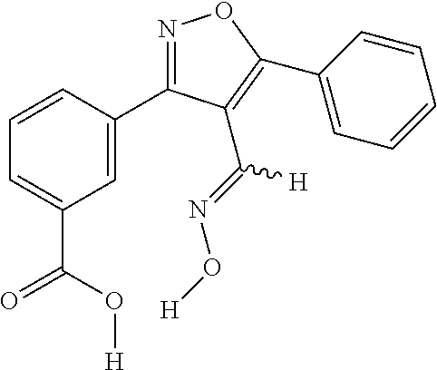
N1=C(C2=CC(C(O[H])=O)=CC=C2)C(C(=NO[H])[H])=C(C2=CC=CC=C2)O1
